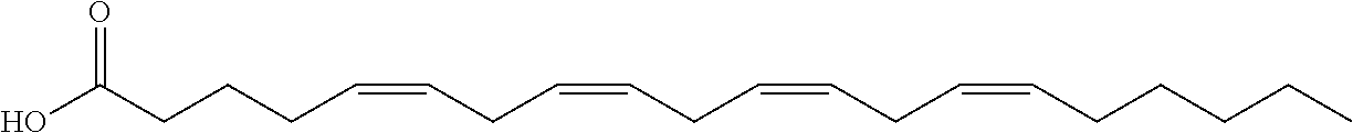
C(=CCC=CCC=CCC=CCCCCC)CCCC(O)=O
